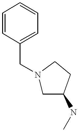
C1=CC(CN2CC(NC)CC2)=CC=C1
